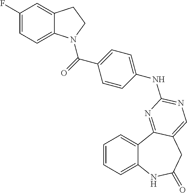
C1=CC=C2C(=C1)C1=NC(NC3=CC=C(C(=O)N4C5=CC=C(F)C=C5CC4)C=C3)=NC=C1CC(=O)N2
